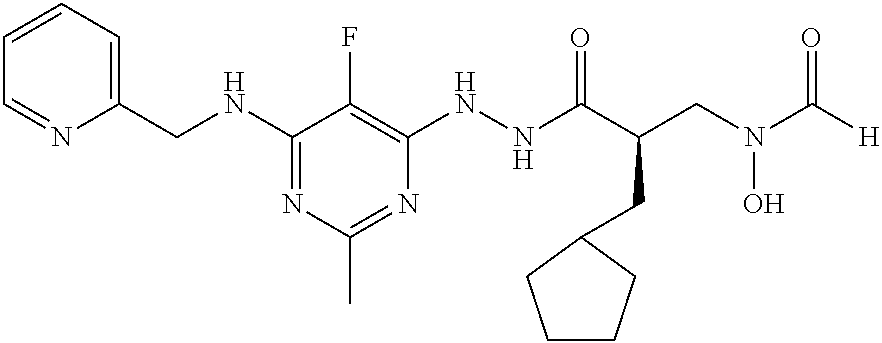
C1(NCC2=CC=CC=N2)=NC(C)=NC(NNC(C(CN(C([H])=O)O)CC2CCCC2)=O)=C1F
